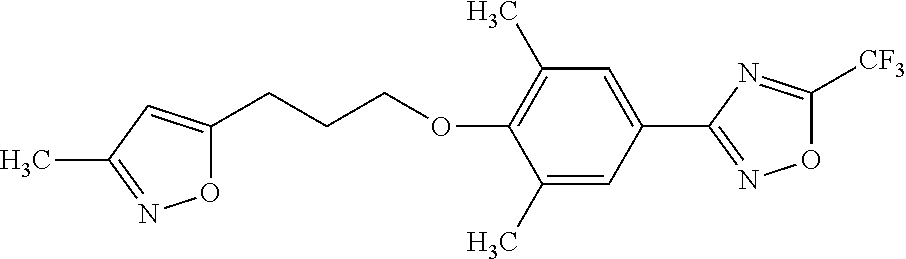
O1C(CCCOC2=C(C)C=C(C3=NOC([CF3])=N3)C=C2C)=CC(C)=N1
